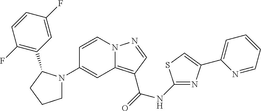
C1(N2CCCC2C2=C(F)C=CC(F)=C2)=CC2=C(C(=O)NC3=NC(C4=CC=CC=N4)=CS3)C=NN2C=C1
